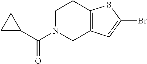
C1N(C(C2CC2)=O)CC2=C(C1)SC(Br)=C2
